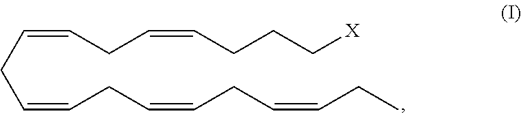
C(=CCC=CCC=CCC=CCC)CC=CCCC[X]
